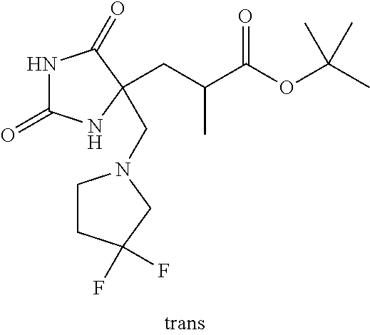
O(C(C(CC1(CN2CCC(F)(F)C2)NC(=O)NC1=O)C)=O)C(C)(C)C
